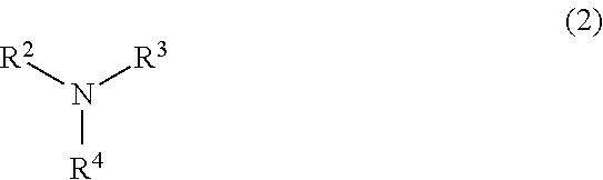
[R4]N([R2])[R3]
